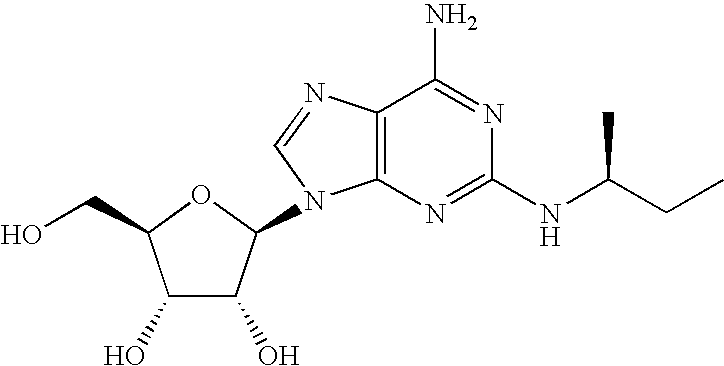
C1(O)C(O)C(N2C3=C(C(N)=NC(NC(CC)C)=N3)N=C2)OC1CO
